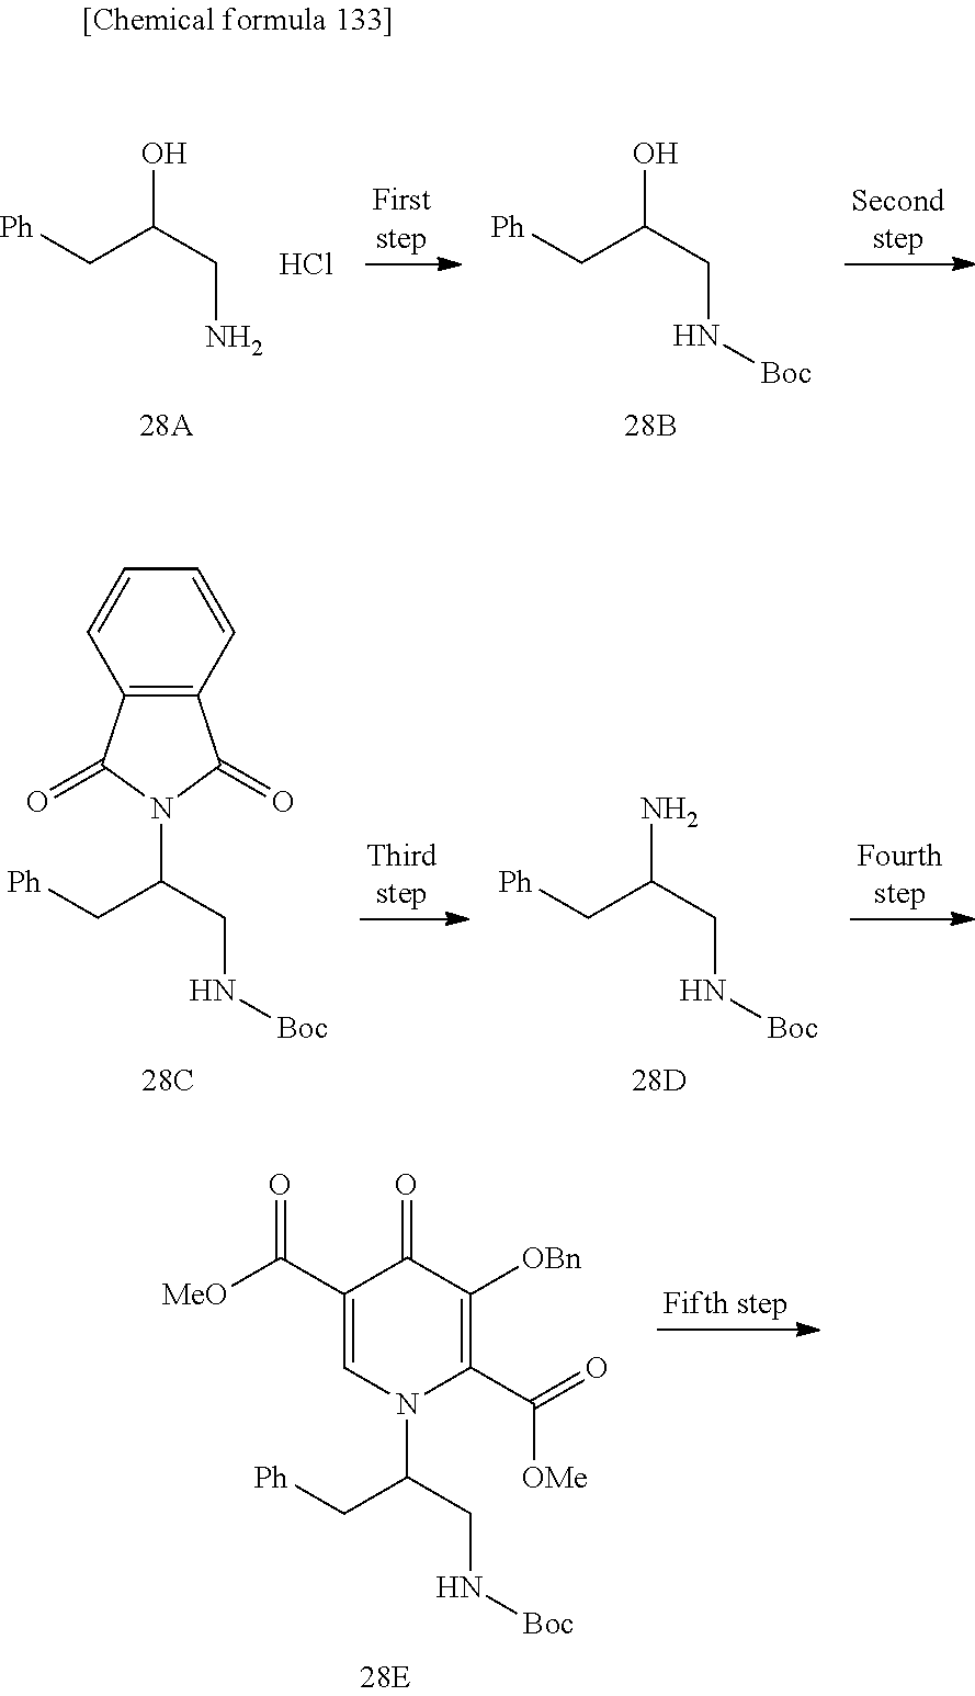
C1(C([MeO])=O)=CN(C(CN[Boc])C[Ph])C(C([OMe])=O)=C([OBn])C1=O.C(CN)(C[Ph])O.Cl.C(CN[Boc])(C[Ph])O.C(CN[Boc])(C[Ph])N1C(=O)C2=C(C1=O)C=CC=C2.C(CN[Boc])(C[Ph])N
